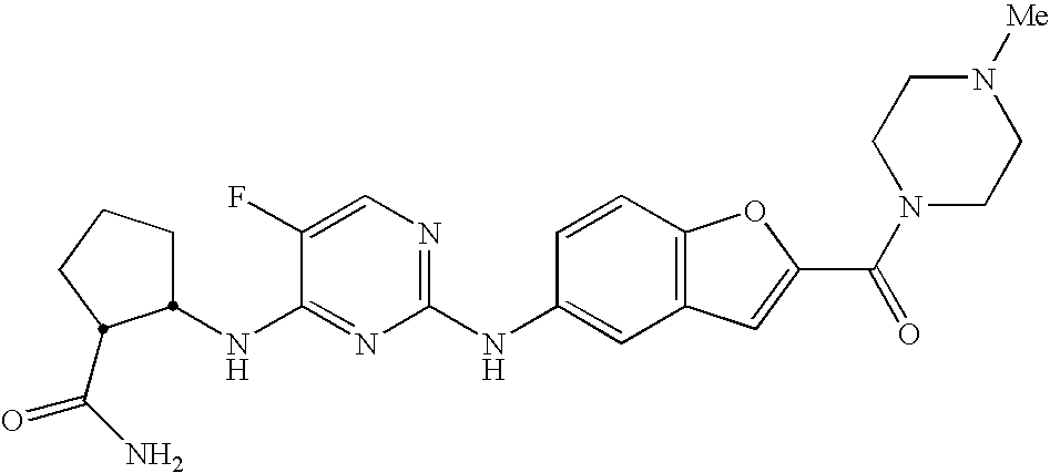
C1CCC(C(N)=O)C1NC1=NC(NC2=CC3=C(C=C2)OC(C(N2CCN([Me])CC2)=O)=C3)=NC=C1F
